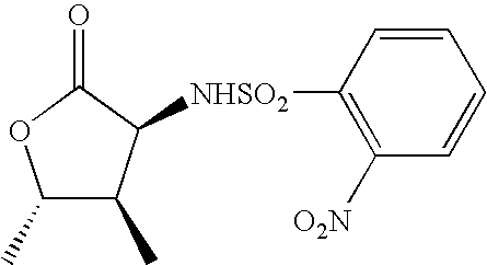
C1(C)C(C)C([NHSO2]C2=C([O2N])C=CC=C2)C(=O)O1
